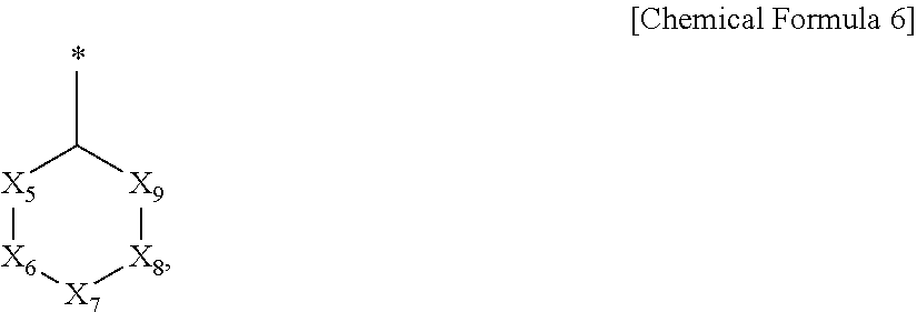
[X5]1[X6][X7][X8][X9]C1C
